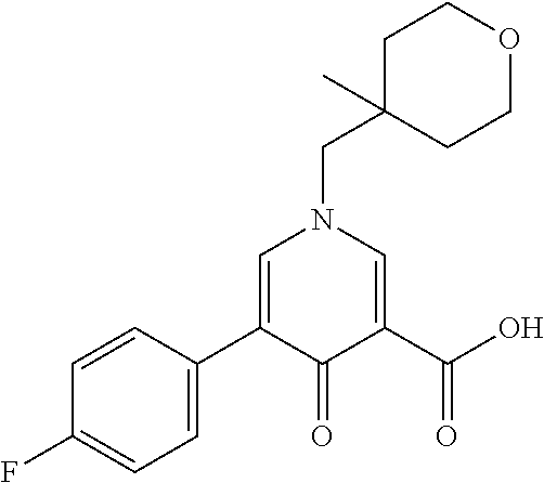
C1C(CN2C=C(C3=CC=C(F)C=C3)C(=O)C(C(O)=O)=C2)(C)CCOC1
